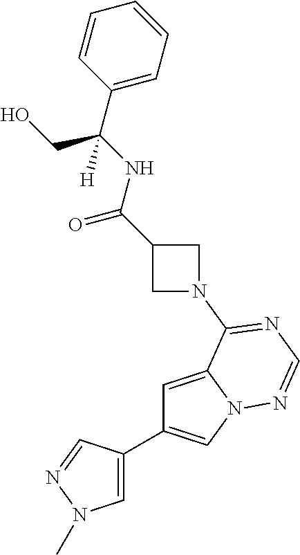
C1=C2N(C=C1C1=CN(C)N=C1)N=CN=C2N1CC(C(NC(C2=CC=CC=C2)(CO)[H])=O)C1
